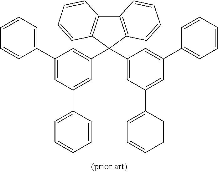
C1(C2=CC(C3=CC=CC=C3)=CC(C3(C4=CC(C5=CC=CC=C5)=CC(C5=CC=CC=C5)=C4)C4=C(C5=C3C=CC=C5)C=CC=C4)=C2)=CC=CC=C1
